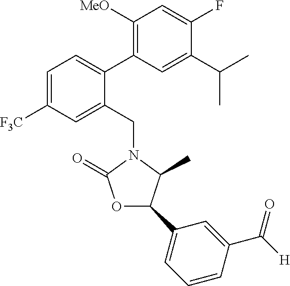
C1(C(C)C)=CC(C2=CC=C([F3C])C=C2CN2C(C)C(C3=CC=CC(C([H])=O)=C3)OC2=O)=C([MeO])C=C1F
